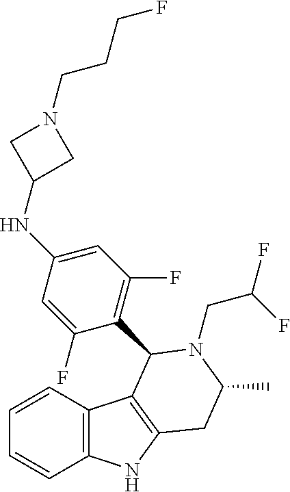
C1=CC2=C(C=C1)NC1=C2C(C2=C(F)C=C(NC3CN(CCCF)C3)C=C2F)N(CC(F)F)C(C)C1
